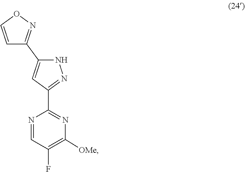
C1(F)=C([OMe])N=C(C2=NNC(C3=NOC=C3)=C2)N=C1
